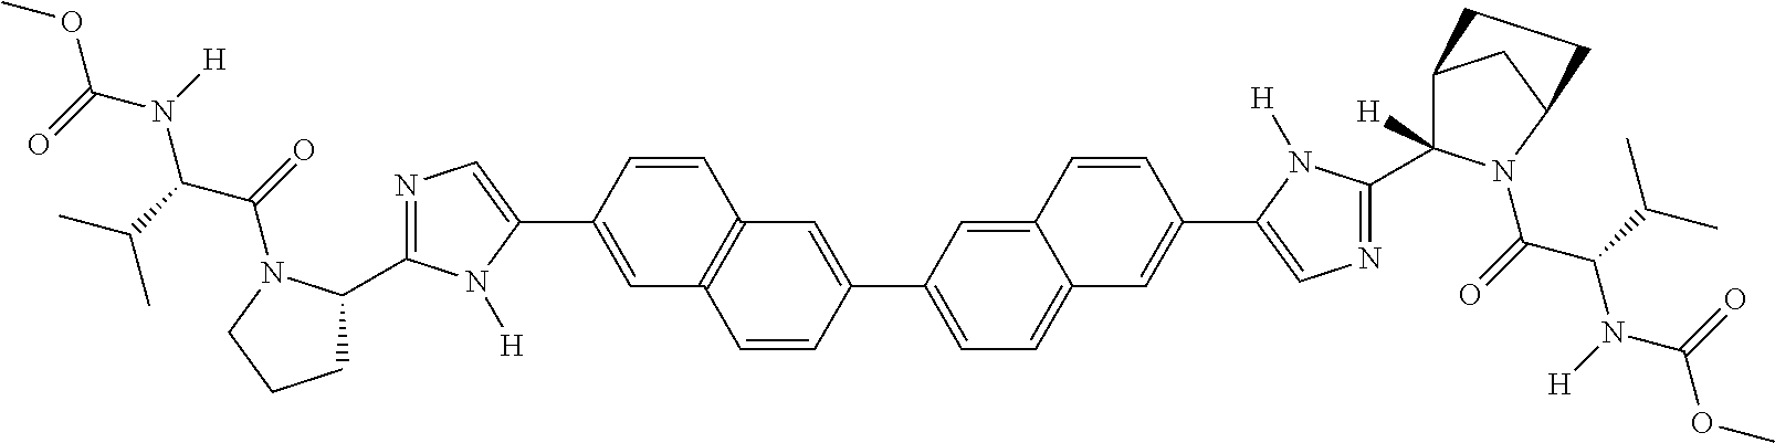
C1(C2=CN=C(C3CCCN3C(=O)C(C(C)C)N(C(OC)=O)[H])N2[H])=CC2=C(C=C1)C=C(C1=CC=C3C(=C1)C=CC(C1=CN=C(C4([H])C5CC(N4C(=O)C(C(C)C)N(C(OC)=O)[H])CC5)N1[H])=C3)C=C2
